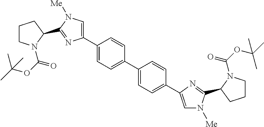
C1CN(C(OC(C)(C)C)=O)C(C2=NC(C3=CC=C(C4=CC=C(C5=CN([Me])C(C6N(C(OC(C)(C)C)=O)CCC6)=N5)C=C4)C=C3)=CN2[Me])C1
